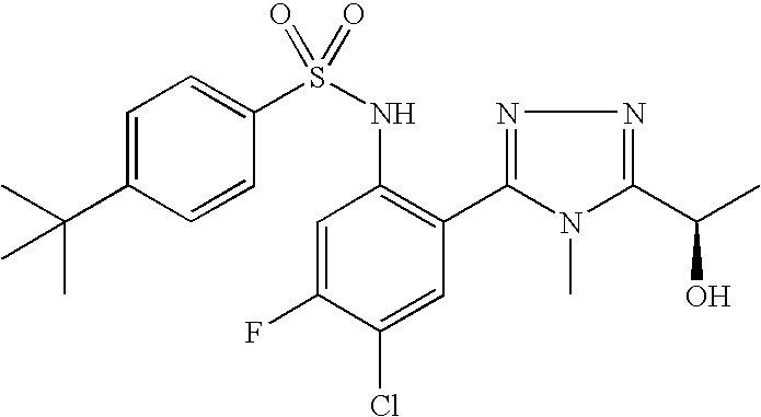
C1=C(C(C)(C)C)C=CC(S(NC2=C(C3=NN=C(C(C)O)N3C)C=C(Cl)C(F)=C2)(=O)=O)=C1
